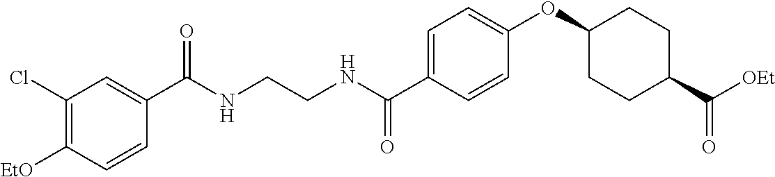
C1=C(C(NCCNC(C2=CC(Cl)=C([EtO])C=C2)=O)=O)C=CC(OC2CCC(C(=O)[OEt])CC2)=C1
